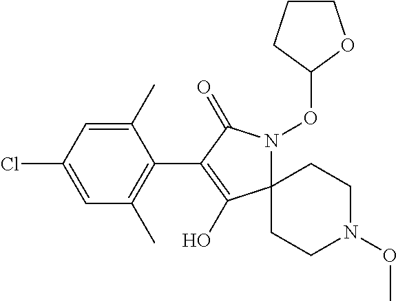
C12(N(OC3CCCO3)C(=O)C(C3=C(C)C=C(Cl)C=C3C)=C1O)CCN(OC)CC2
